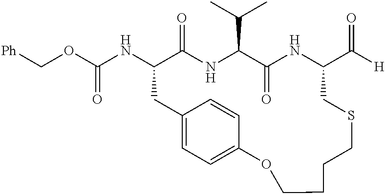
N(C1C(=O)NC(C(C)C)C(=O)NC(C(=O)[H])CSCCCCOC2=CC=C(C1)C=C2)C(OC[Ph])=O
